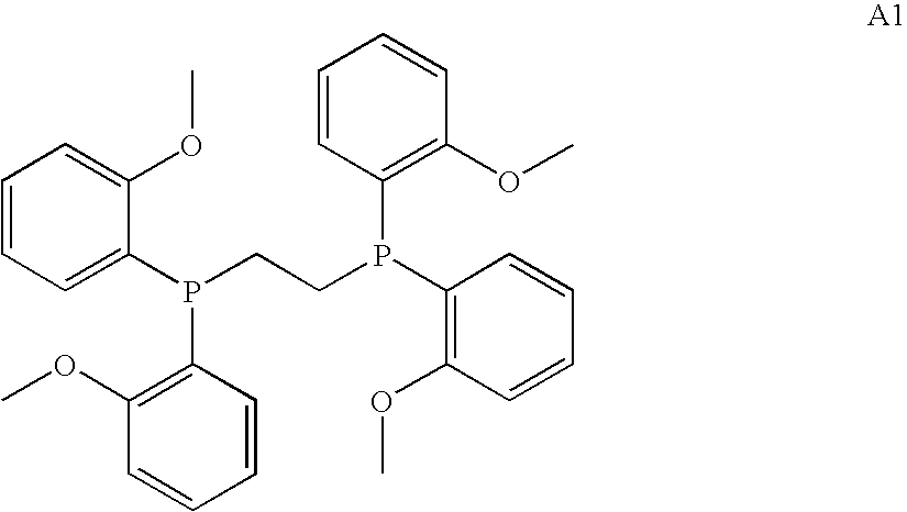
C1=CC=C(P(CCP(C2=C(OC)C=CC=C2)C2=C(OC)C=CC=C2)C2=C(OC)C=CC=C2)C(OC)=C1
